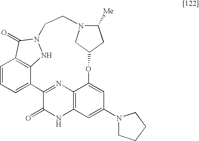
C1=CC=C2C3=C1C(=O)N(N3)CCN1C([Me])CC(OC3=CC(N4CCCC4)=CC4=C3N=C2C(=O)N4)C1
